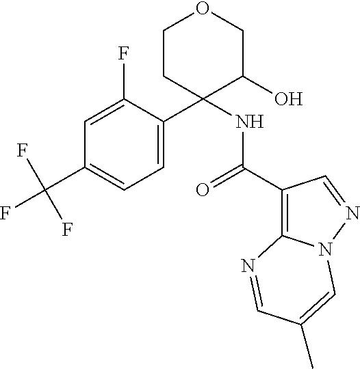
C1=C(C2(NC(C3=C4N(N=C3)C=C(C)C=N4)=O)C(O)COCC2)C(F)=CC(C(F)(F)F)=C1
